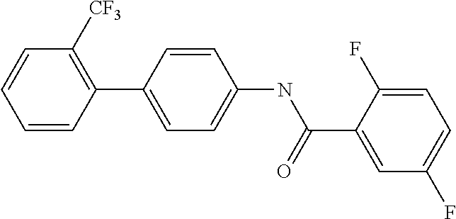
C1=CC(C2=CC=C(NC(C3=CC(F)=CC=C3F)=O)C=C2)=C([CF3])C=C1
